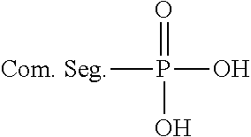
[Com. Seg]P(=O)(O)O
